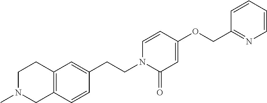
C12=C(C=CC(CCN3C(=O)C=C(OCC4=NC=CC=C4)C=C3)=C1)CN(C)CC2
